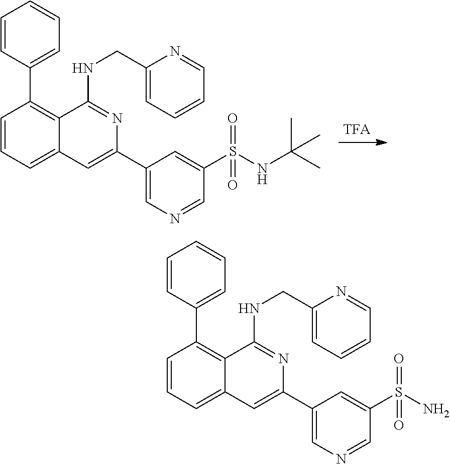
C1=CC(C2=C3C(=CC=C2)C=C(C2=CN=CC(S(NC(C)(C)C)(=O)=O)=C2)N=C3NCC2=CC=CC=N2)=CC=C1.C1=CC(C2=C3C(=CC=C2)C=C(C2=CN=CC(S(N)(=O)=O)=C2)N=C3NCC2=CC=CC=N2)=CC=C1
